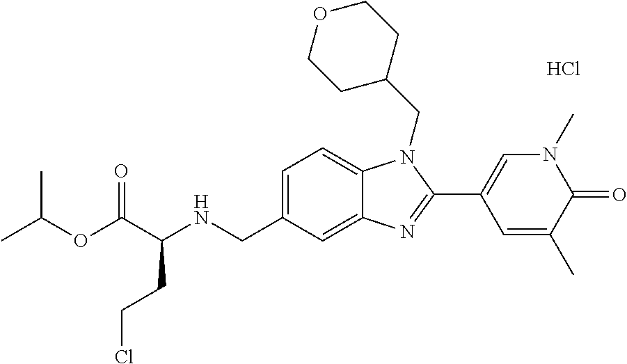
C1=C(CNC(C(OC(C)C)=O)CCCl)C=C2C(=C1)N(CC1CCOCC1)C(C1=CN(C)C(=O)C(C)=C1)=N2.Cl
